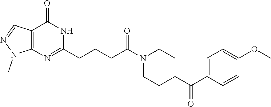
N1(C(CCCC2=NC3=C(C(=O)N2)C=NN3C)=O)CCC(C(C2=CC=C(OC)C=C2)=O)CC1
